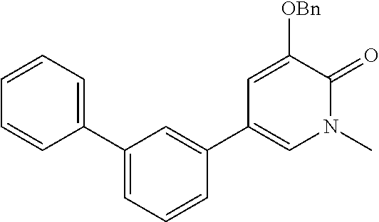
C1=CC=C(C2=CC=CC(C3=CN(C)C(=O)C([OBn])=C3)=C2)C=C1
